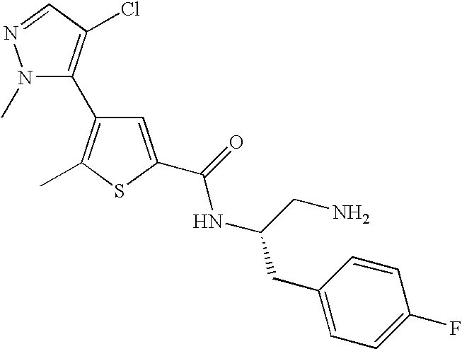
N1(C)C(C2=C(C)SC(C(NC(CN)CC3=CC=C(F)C=C3)=O)=C2)=C(Cl)C=N1
